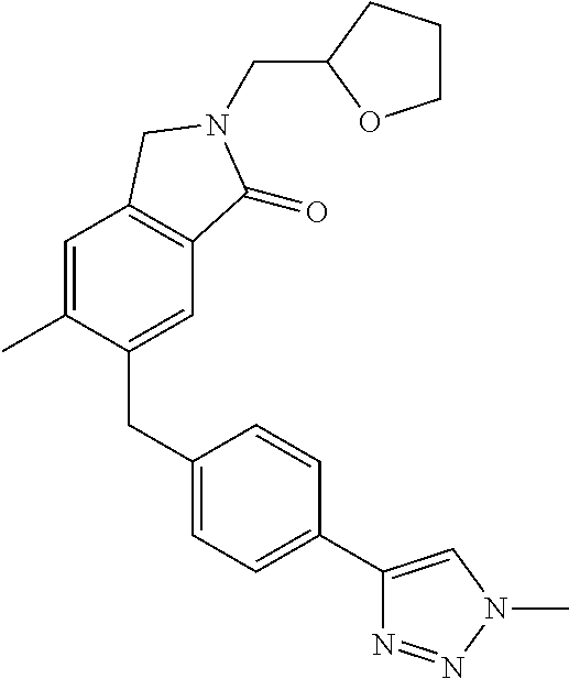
C1(CC2=CC=C(C3=CN(C)N=N3)C=C2)=CC2=C(C=C1C)CN(CC1OCCC1)C2=O
